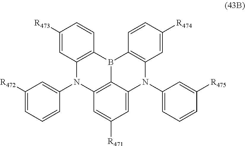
C12=C3C(=CC([R471])=C1)N(C1=CC=CC([R475])=C1)C1=C(B3C3=C(N2C2=CC([R472])=CC=C2)C=C([R473])C=C3)C=CC([R474])=C1
